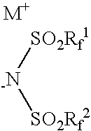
[-N]([SO2Rf1])[SO2Rf2].[M+]
